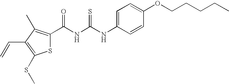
C(NC(NC1=CC=C(OCCCCC)C=C1)=S)(=O)C1=C(C)C(C=C)=C(SC)S1
